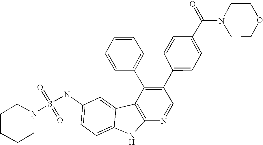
N(C1=CC=C2C(=C1)C1=C(N2)N=CC(C2=CC=C(C(N3CCOCC3)=O)C=C2)=C1C1=CC=CC=C1)(S(=O)(=O)N1CCCCC1)C
